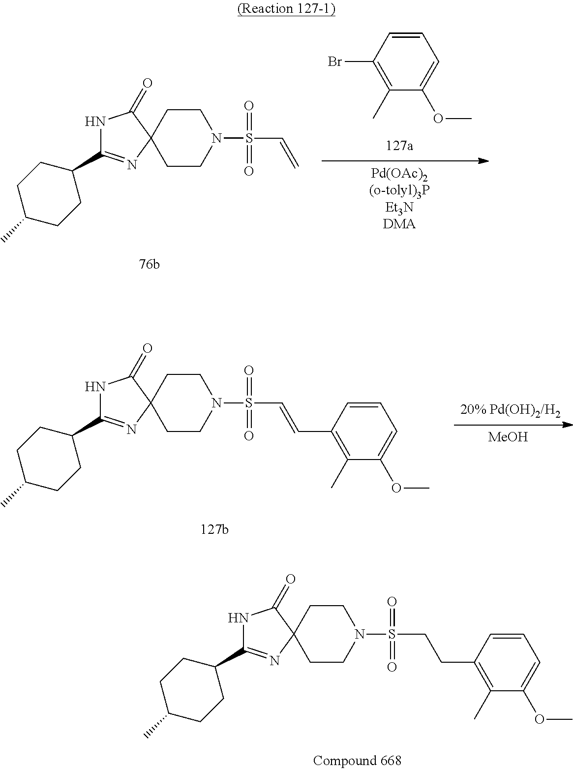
C1=CC(Br)=C(C)C(OC)=C1.[Pd(OAc)2(o-tolyl)3PEt3NDMA].C1(C2=NC3(C(=O)N2)CCN(S(C=C)(=O)=O)CC3)CCC(C)CC1.C1(C2=NC3(C(=O)N2)CCN(S(CCC2=C(C)C(OC)=CC=C2)(=O)=O)CC3)CCC(C)CC1.[MeOH].C1(C2=NC3(C(=O)N2)CCN(S(C=CC2=C(C)C(OC)=CC=C2)(=O)=O)CC3)CCC(C)CC1
